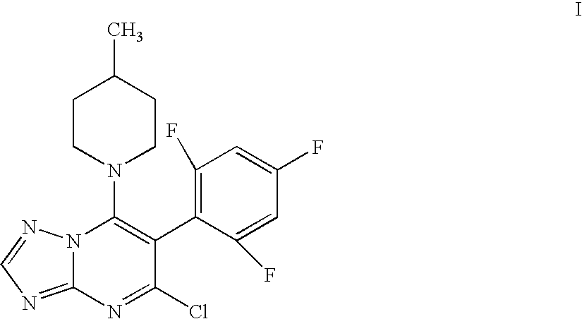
C1CN(C2=C(C3=C(F)C=C(F)C=C3F)C(Cl)=NC3=NC=NN23)CCC1C
